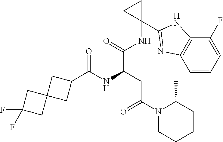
C1(C(NC(CC(N2CCCCC2C)=O)C(NC2(C3=NC4=C(N3)C(F)=CC=C4)CC2)=O)=O)CC2(C1)CC(F)(F)C2
